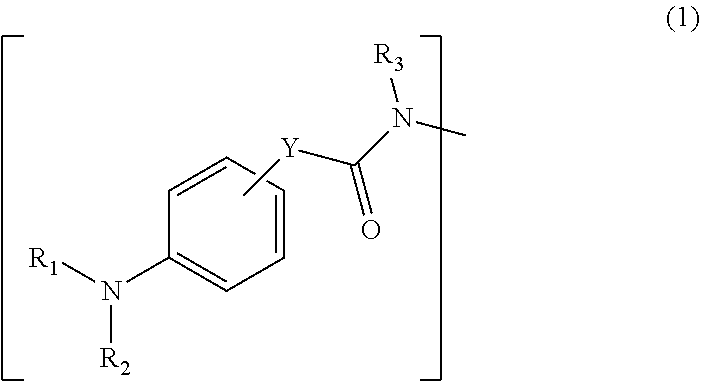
C1=CC=CC=C1N([R1])[R2].C[Y]C(N(C)[R3])=O
